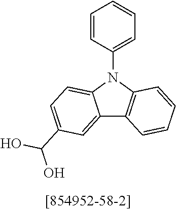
C12=CC(C(O)O)=CC=C1N(C1=CC=CC=C1)C1=C2C=CC=C1
